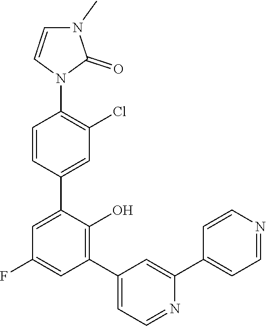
C1=CC(C2=CC(F)=CC(C3=CC=NC(C4=CC=NC=C4)=C3)=C2O)=CC(Cl)=C1N1C(=O)N(C)C=C1
